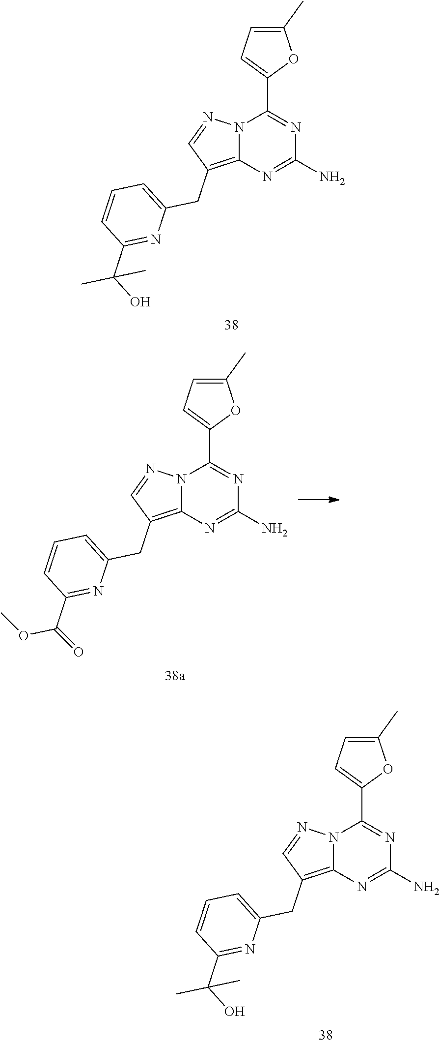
C1(N)=NC2=C(CC3=CC=CC(C(C)(O)C)=N3)C=NN2C(C2=CC=C(C)O2)=N1.C1(N)=NC2=C(CC3=CC=CC(C(C)(O)C)=N3)C=NN2C(C2=CC=C(C)O2)=N1.C1(N)=NC2=C(CC3=CC=CC(C(OC)=O)=N3)C=NN2C(C2=CC=C(C)O2)=N1
